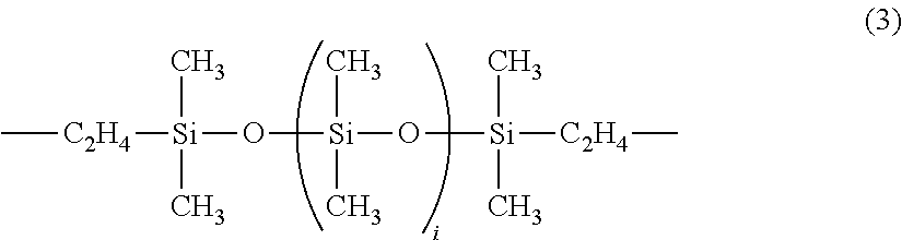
C[C2H4][Si](O[Si](O[Si]([C2H4]C)(C)C)(C)C)(C)C
